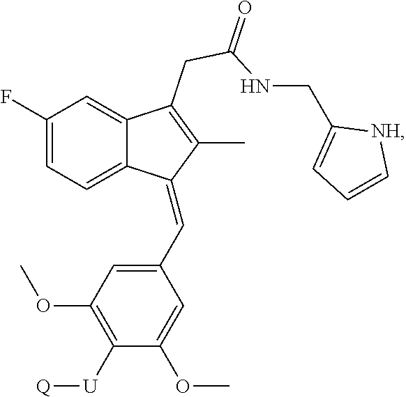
C1(C=C2C3=CC=C(F)C=C3C(CC(=O)NCC3=CC=C[NH]3)=C2C)=CC(OC)=C([U][Q])C(OC)=C1
